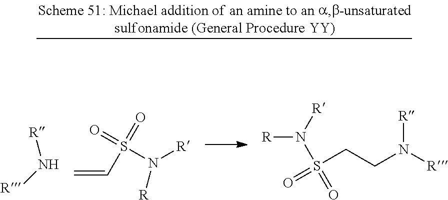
[R]N[R].C=CS(N([R])[R])(=O)=O.[R]N(S(CCN([R])[R])(=O)=O)[R]
